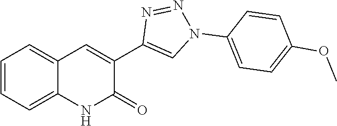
C12=CC=CC=C1C=C(C1=CN(C3=CC=C(OC)C=C3)N=N1)C(=O)N2
